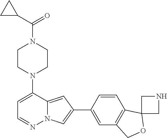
C1CN(C2=CC=NN3C2=CC(C2=CC4=C(C=C2)C2(OC4)CNC2)=C3)CCN1C(C1CC1)=O
